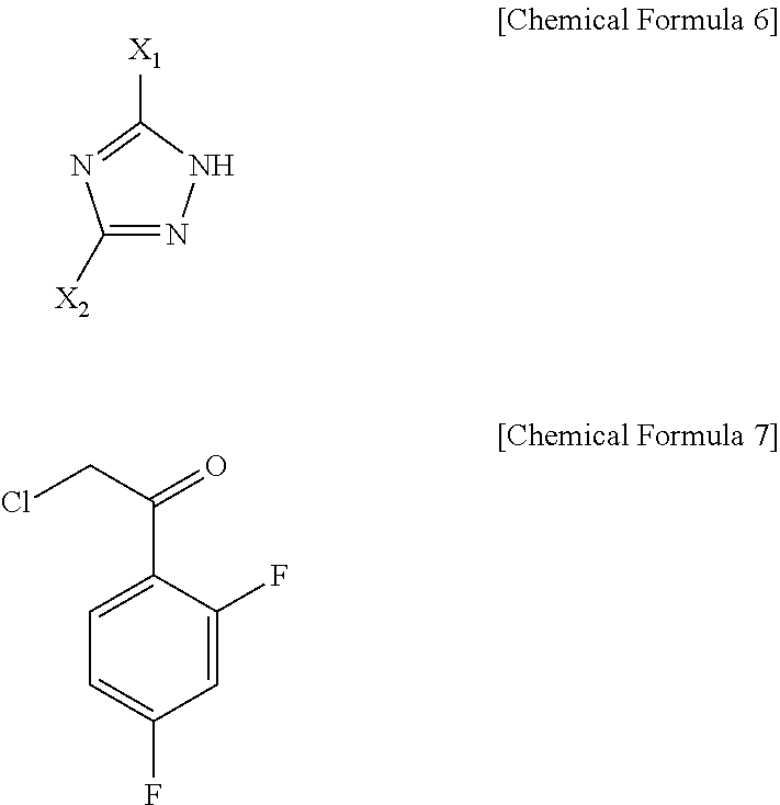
C1([X2])=NNC([X1])=N1.C1=C(F)C(C(CCl)=O)=CC=C1F
